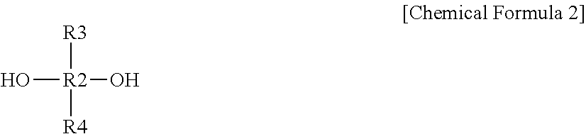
O[R2](O)([R3])[R4]
